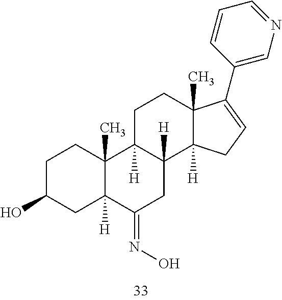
C1C(O)CC2([H])C(C)(C1)C1([H])C([H])(C3([H])C(C)(CC1)C(C1=CN=CC=C1)=CC3)CC2=NO
